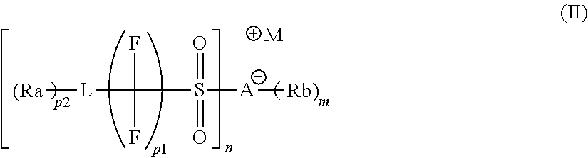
[(Ra][L]C(F)(F)S(=O)(=O)[A][Rb)].[M]
